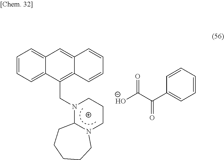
C1=CC=C2C(=C1)C=C1C(=C2CN2C3N(CCC2)CCCCC3)C=CC=C1.C1=CC=CC=C1C(C([O-])=O)=O
